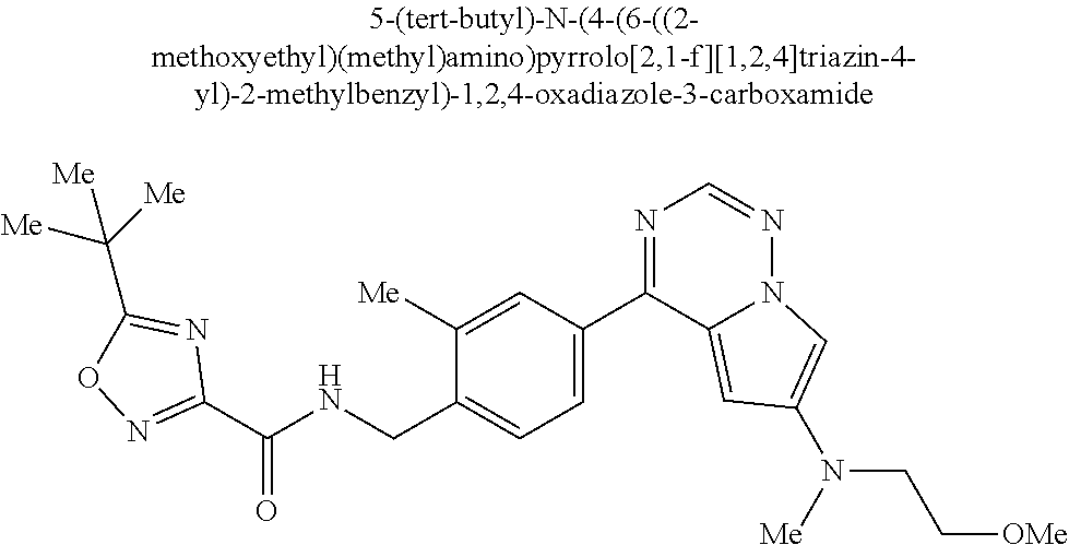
C1([Me])=CC(C2=NC=NN3C2=CC(N([Me])CC[OMe])=C3)=CC=C1CNC(C1=NOC(C([Me])([Me])[Me])=N1)=O
